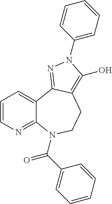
C1=CN=C2C(=C1)C1=NN(C3=CC=CC=C3)C(O)=C1CCN2C(=O)C1=CC=CC=C1
